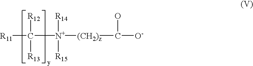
[R11]C([N+]([(CH2)z]C([O-])O)([R15])[R14])([R12])[R13]
